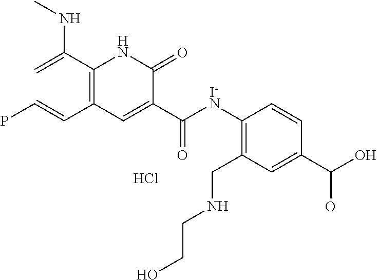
C(=O)(C1=CC(C=CP)=C(C(=C)NC)NC1=O)[I-N]C1=C(CNCCO)C=C(C(O)O)C=C1.Cl
